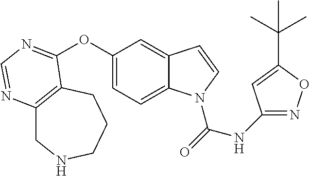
O(C1=CC=C2C(=C1)C=CN2C(=O)NC1=NOC(C(C)(C)C)=C1)C1=NC=NC2=C1CCCNC2
